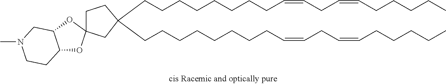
C1CC(CCCCCCCCC=CCC=CCCCCC)(CCCCCCCCC=CCC=CCCCCC)CC12OC1C(O2)CN(C)CC1
